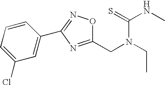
C1(CN(CC)C(NC)=S)=NC(C2=CC(Cl)=CC=C2)=NO1
